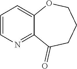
C1=CN=C2C(=C1)OCCCC2=O
